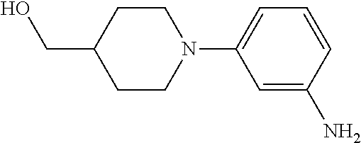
C1CN(C2=CC=CC(N)=C2)CCC1CO
